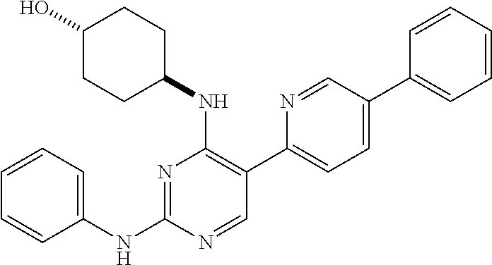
N1=C(NC2=CC=CC=C2)N=CC(C2=CC=C(C3=CC=CC=C3)C=N2)=C1NC1CCC(O)CC1
